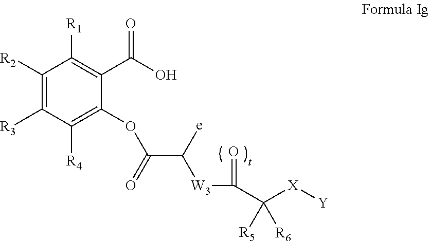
C1([R2])=C([R3])C([R4])=C(OC(C([e])[W3]C(C([X][Y])([R6])[R5])=O)=O)C(C(O)=O)=C1[R1]
